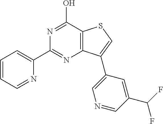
C1=CC=NC(C2=NC3=C(C(O)=N2)SC=C3C2=CN=CC(C(F)F)=C2)=C1
